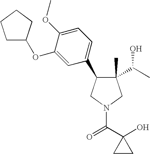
C1(C)(C(C)O)C(C2=CC=C(OC)C(OC3CCCC3)=C2)CN(C(C2(O)CC2)=O)C1
